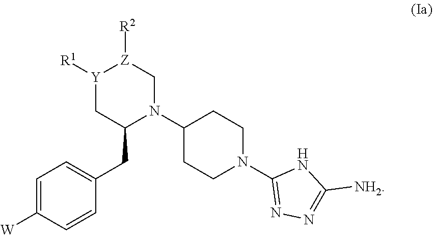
C1([W])=CC=C(CC2C[Y]([R1])[Z]([R2])CN2C2CCN(C3=NN=C([NH2])N3)CC2)C=C1
